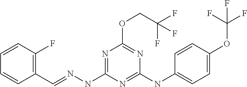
C1=CC(C=NNC2=NC(OCC(F)(F)F)=NC(NC3=CC=C(OC(F)(F)F)C=C3)=N2)=C(F)C=C1
